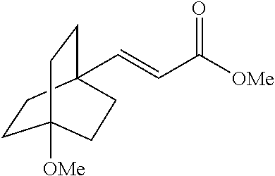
C1CC2(C=CC([OMe])=O)CCC1([OMe])CC2
